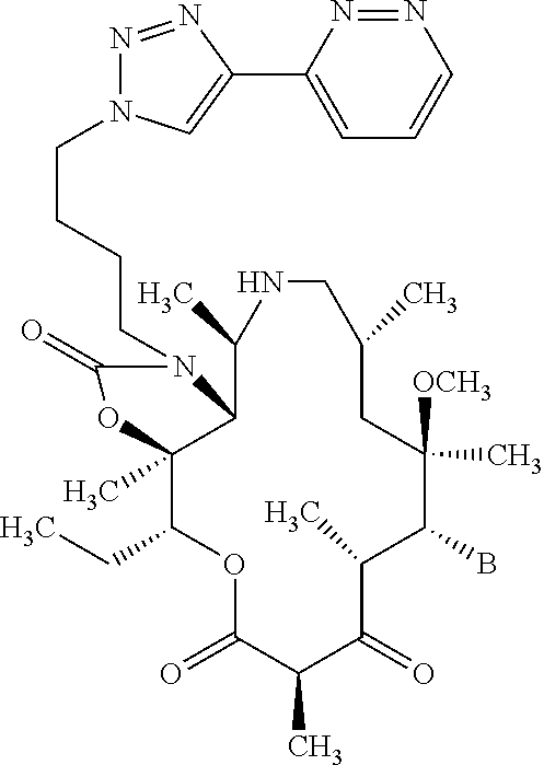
O1C(=O)C(C)C(=O)C(C)C(B)C([OCH3])(C)CC(C)CNC(C)C2C(C)(C1CC)OC(=O)N2CCCCN1N=NC(C2=CC=CN=N2)=C1
